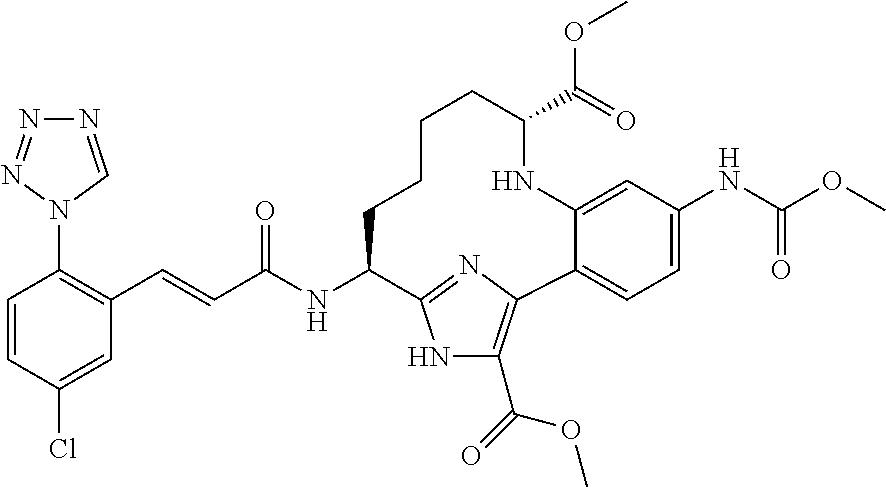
N1=CN(C2=C(C=CC(NC3CCCCC(C(=O)OC)NC4=CC(NC(OC)=O)=CC=C4C4=C(C(=O)OC)NC3=N4)=O)C=C(Cl)C=C2)N=N1
